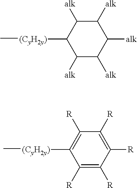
C[(CyH2y)]C1C([alk])C([alk])C([alk])C([alk])C1[alk].C[(CyH2y)]C1=C([R])C([R])=C([R])C([R])=C1[R]
